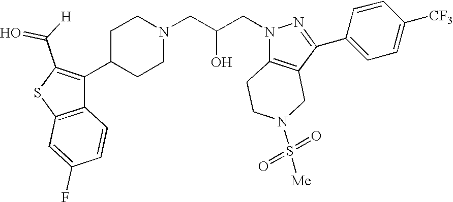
C1C(C2=C(C(=O)[H])SC3=C2C=CC(F)=C3)CCN(CC(CN2C3=C(C(C4=CC=C([CF3])C=C4)=N2)CN(S(=O)(=O)[Me])CC3)O)C1
